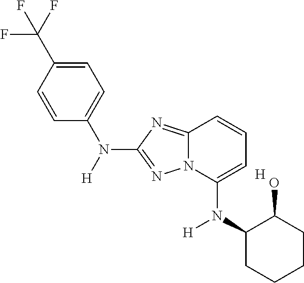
[H]N(C1=NN2C(=N1)C=CC=C2N(C1C(O)CCCC1)[H])C1=CC=C(C(F)(F)F)C=C1.[H]
